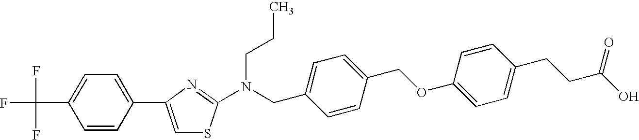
C1=CC(C2=CSC(N(CCC)CC3=CC=C(COC4=CC=C(CCC(O)=O)C=C4)C=C3)=N2)=CC=C1C(F)(F)F
